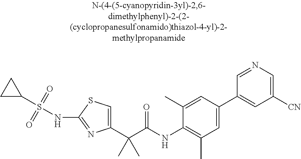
C1(C(C(NC2=C(C)C=C(C3=CC([CN])=CN=C3)C=C2C)=O)(C)C)=CSC(NS(C2CC2)(=O)=O)=N1
